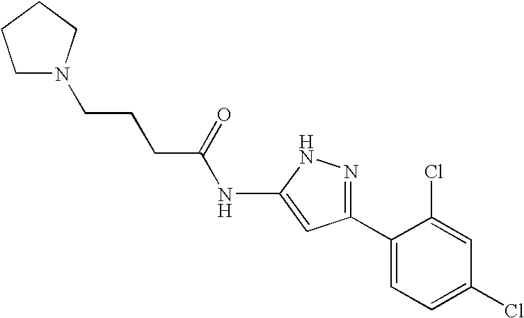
N(C1=CC(C2=CC=C(Cl)C=C2Cl)=NN1)C(CCCN1CCCC1)=O
